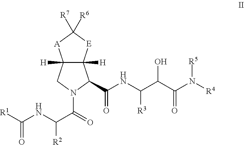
C12([H])C([H])(C(C(NC(C(C(N([R4])[R5])=O)O)[R3])=O)N(C(=O)C(NC([R1])=O)[R2])C1)[E]C([R6])([R7])[A]2
